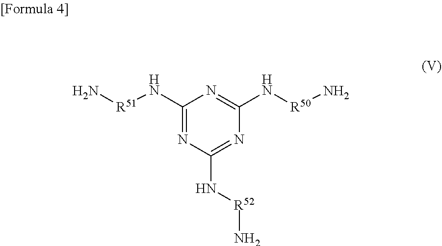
C1(N[R51]N)=NC(N[R52]N)=NC(N[R50]N)=N1
